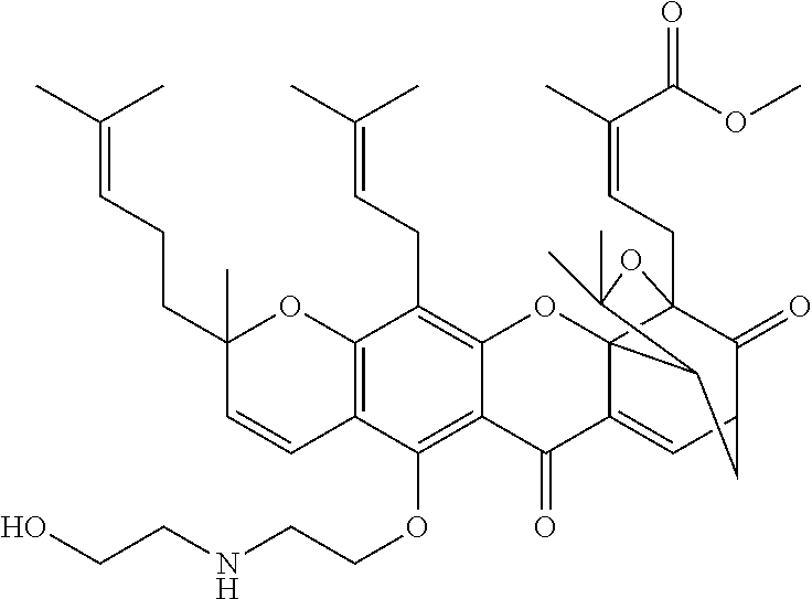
C12=C(C=CC(CCC=C(C)C)(C)O1)C(OCCNCCO)=C1C(=C2CC=C(C)C)OC23C4(CC=C(C)C(OC)=O)C(=O)C(CC2C(C)(C)O4)C=C3C1=O
